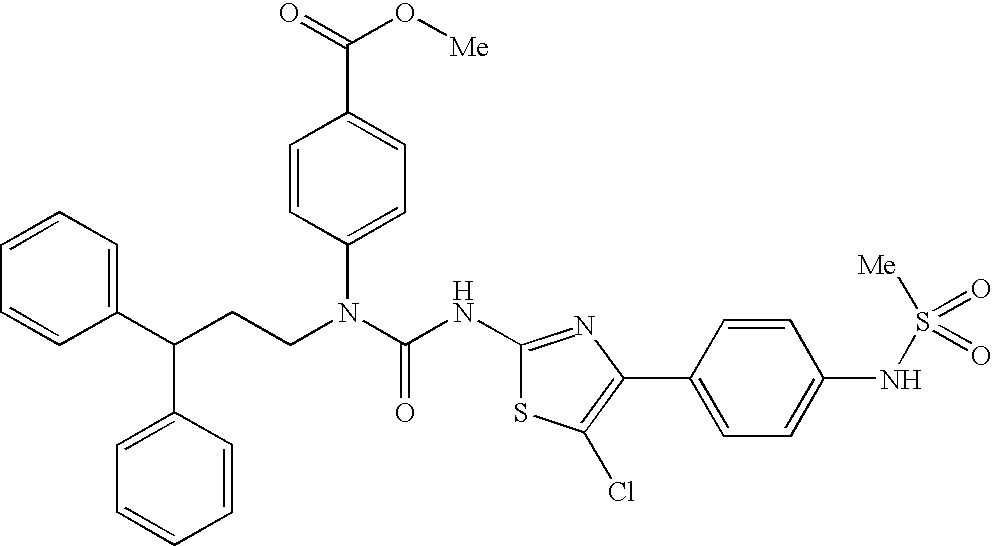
C1(C(CCN(C(NC2=NC(C3=CC=C(NS([Me])(=O)=O)C=C3)=C(Cl)S2)=O)C2=CC=C(C(=O)O[Me])C=C2)C2=CC=CC=C2)=CC=CC=C1
